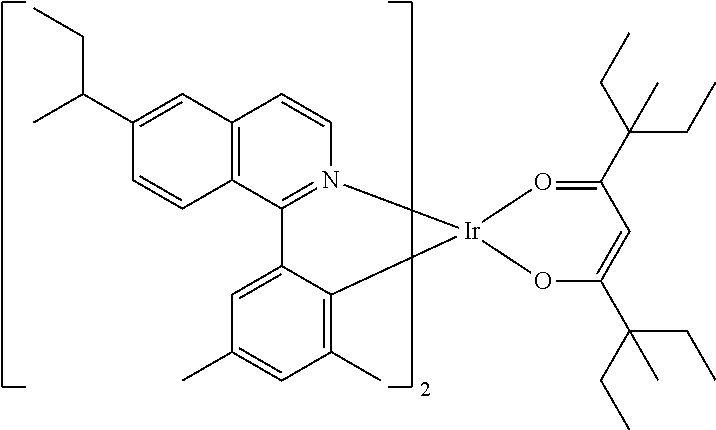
C12=C(C3=N(C=C1)[Ir]1(C4=C(C)C=C(C)C=C34)O=C(C(CC)(CC)C)C=C(C(CC)(CC)C)O1)C=CC(C(C)CC)=C2
